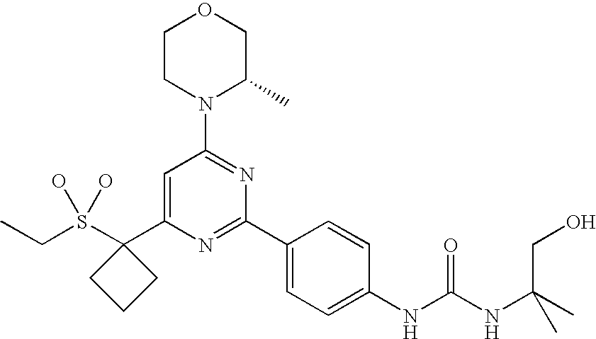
C1CN(C2=NC(C3=CC=C(NC(NC(C)(CO)C)=O)C=C3)=NC(C3(S(CC)(O)O)CCC3)=C2)C(C)CO1
